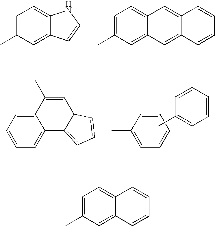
C1=C(C)C=C2C(=C1)NC=C2.C1=C(C)C=C2C(=C1)C=C1C(=C2)C=CC=C1.C1(C)=CC=CC=C1.CC1=CC=CC=C1.C1=CC=C2C(=C1)C(C)=CC1C2=CC=C1.C1=C(C)C=C2C(=C1)C=CC=C2
